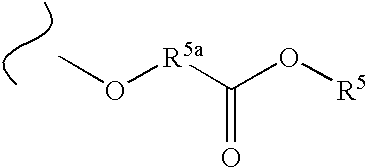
CO[R5a]C(O[R5])=O
